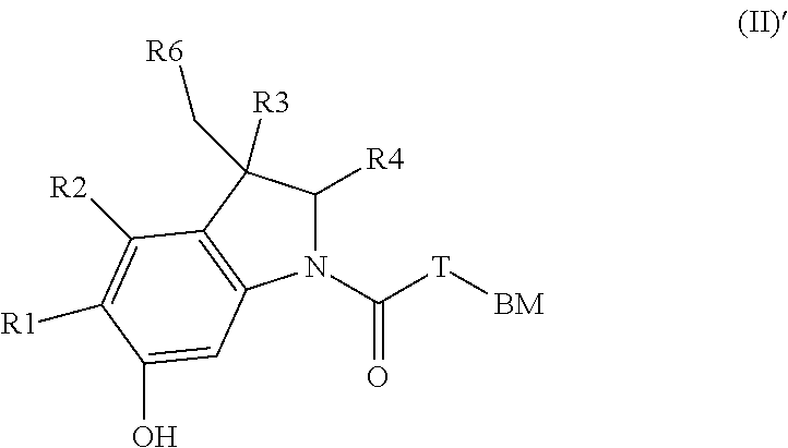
N1(C([T][BM])=O)C([R4])C([R3])(C[R6])C2=C1C=C(O)C([R1])=C2[R2]
